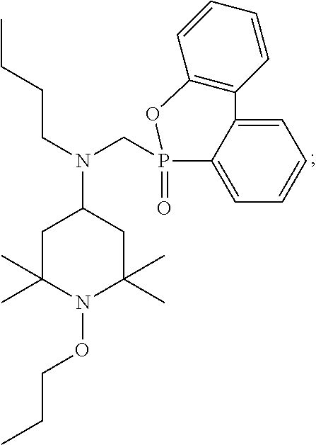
C1C(C)(C)N(OCCC)C(C)(C)CC1N(CP1(=O)C2=CC=CC=C2C2=C(O1)C=CC=C2)CCCC
